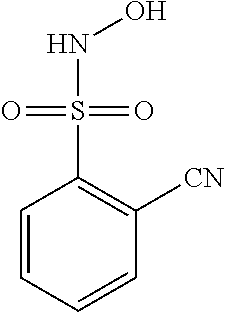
C1=CC=CC([CN])=C1S(NO)(=O)=O
